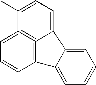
C1(C)=CC=C2C3=C1=CC=CC=3C1=CC=CC=C21
